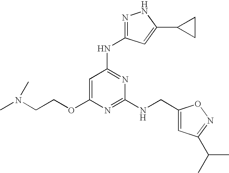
C1=C(OCCN(C)C)N=C(NCC2=CC(C(C)C)=NO2)N=C1NC1=NNC(C2CC2)=C1
